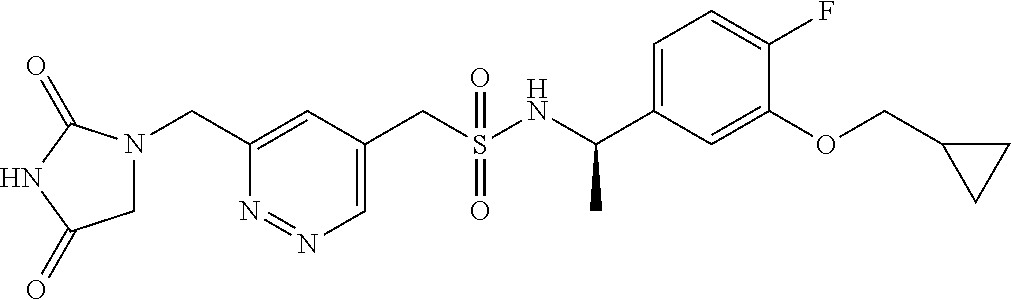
C1=C(CN2CC(=O)NC2=O)N=NC=C1CS(NC(C1=CC=C(F)C(OCC2CC2)=C1)C)(=O)=O
